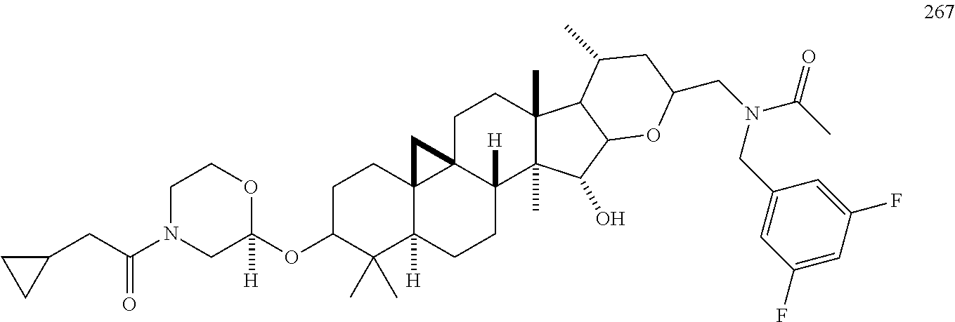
C1(OC2C(C)(C)C3([H])C4(CC2)C2(C([H])(CC3)C3(C)C(C)(CC2)C2C(C3O)OC(CN(C(=O)C)CC3=CC(F)=CC(F)=C3)CC2C)C4)([H])OCCN(C(CC2CC2)=O)C1
